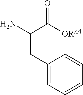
C1(CC(N)C([ORA4])=O)=CC=CC=C1
